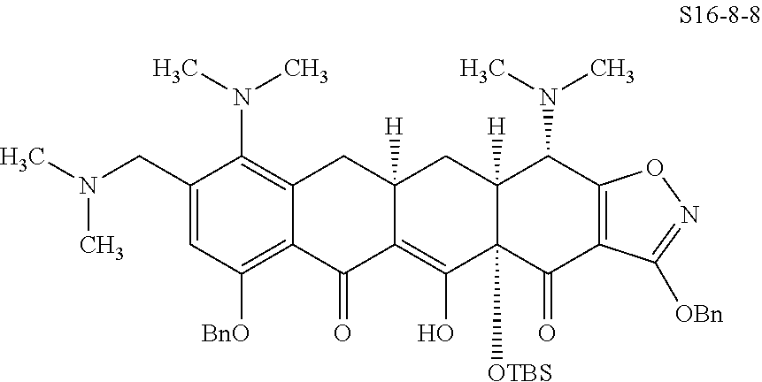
C1(CN(C)C)=CC([BnO])=C2C(=C1N(C)C)CC1([H])C(=C(O)C3([OTBS])C([H])(C1)C(N(C)C)C1=C(C3=O)C([OBn])=NO1)C2=O
